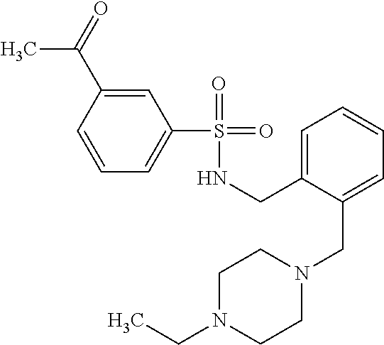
CC(=O)C1=CC(S(=O)(=O)NCC2=CC=CC=C2CN2CCN(CC)CC2)=CC=C1
